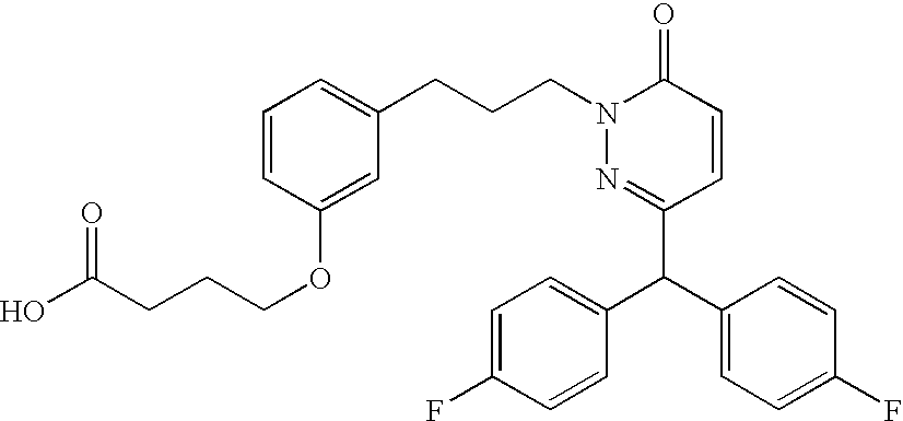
C(CN1C(=O)C=CC(C(C2=CC=C(F)C=C2)C2=CC=C(F)C=C2)=N1)CC1=CC=CC(OCCCC(O)=O)=C1
